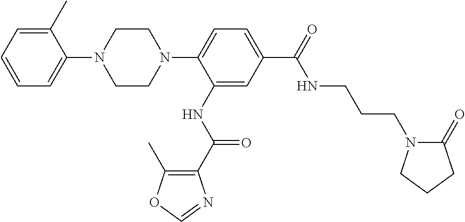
C1=CC=C(C)C(N2CCN(C3=CC=C(C(=O)NCCCN4C(=O)CCC4)C=C3NC(C3=C(C)OC=N3)=O)CC2)=C1
